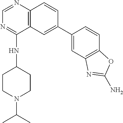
C1(NC2CCN(C(C)C)CC2)=NC=NC2=C1C=C(C1=CC3=C(C=C1)OC(N)=N3)C=C2
